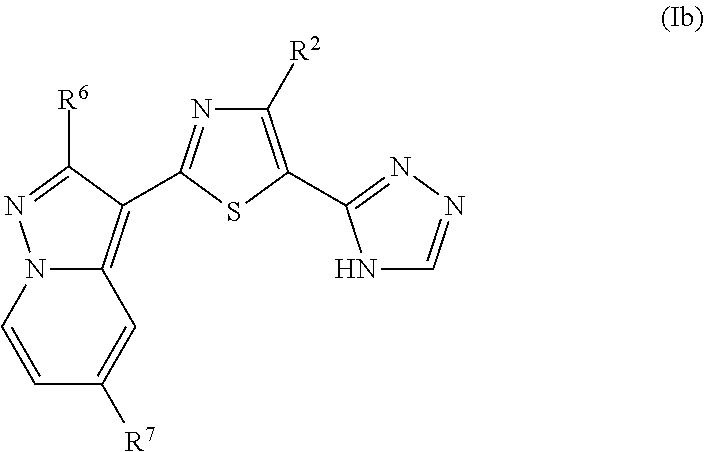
N1C=NN=C1C1=C([R2])N=C(C2=C3N(N=C2[R6])C=CC([R7])=C3)S1
